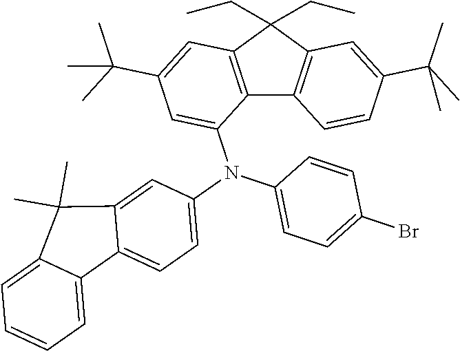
C12=C(C(CC)(CC)C3=C1C=CC(C(C)(C)C)=C3)C=C(C(C)(C)C)C=C2N(C1=CC=C2C(=C1)C(C)(C)C1=CC=CC=C21)C1=CC=C(Br)C=C1
